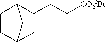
C1=CC2C(CC[CO2tBu])CC1C2
